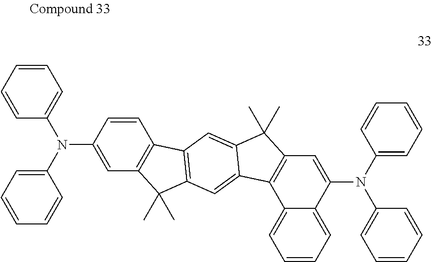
C1(N(C2=CC=CC=C2)C2=CC=CC=C2)=CC2=C(C3=CC=CC=C13)C1=CC3=C(C=C1C2(C)C)C1=C(C3(C)C)C=C(N(C2=CC=CC=C2)C2=CC=CC=C2)C=C1
